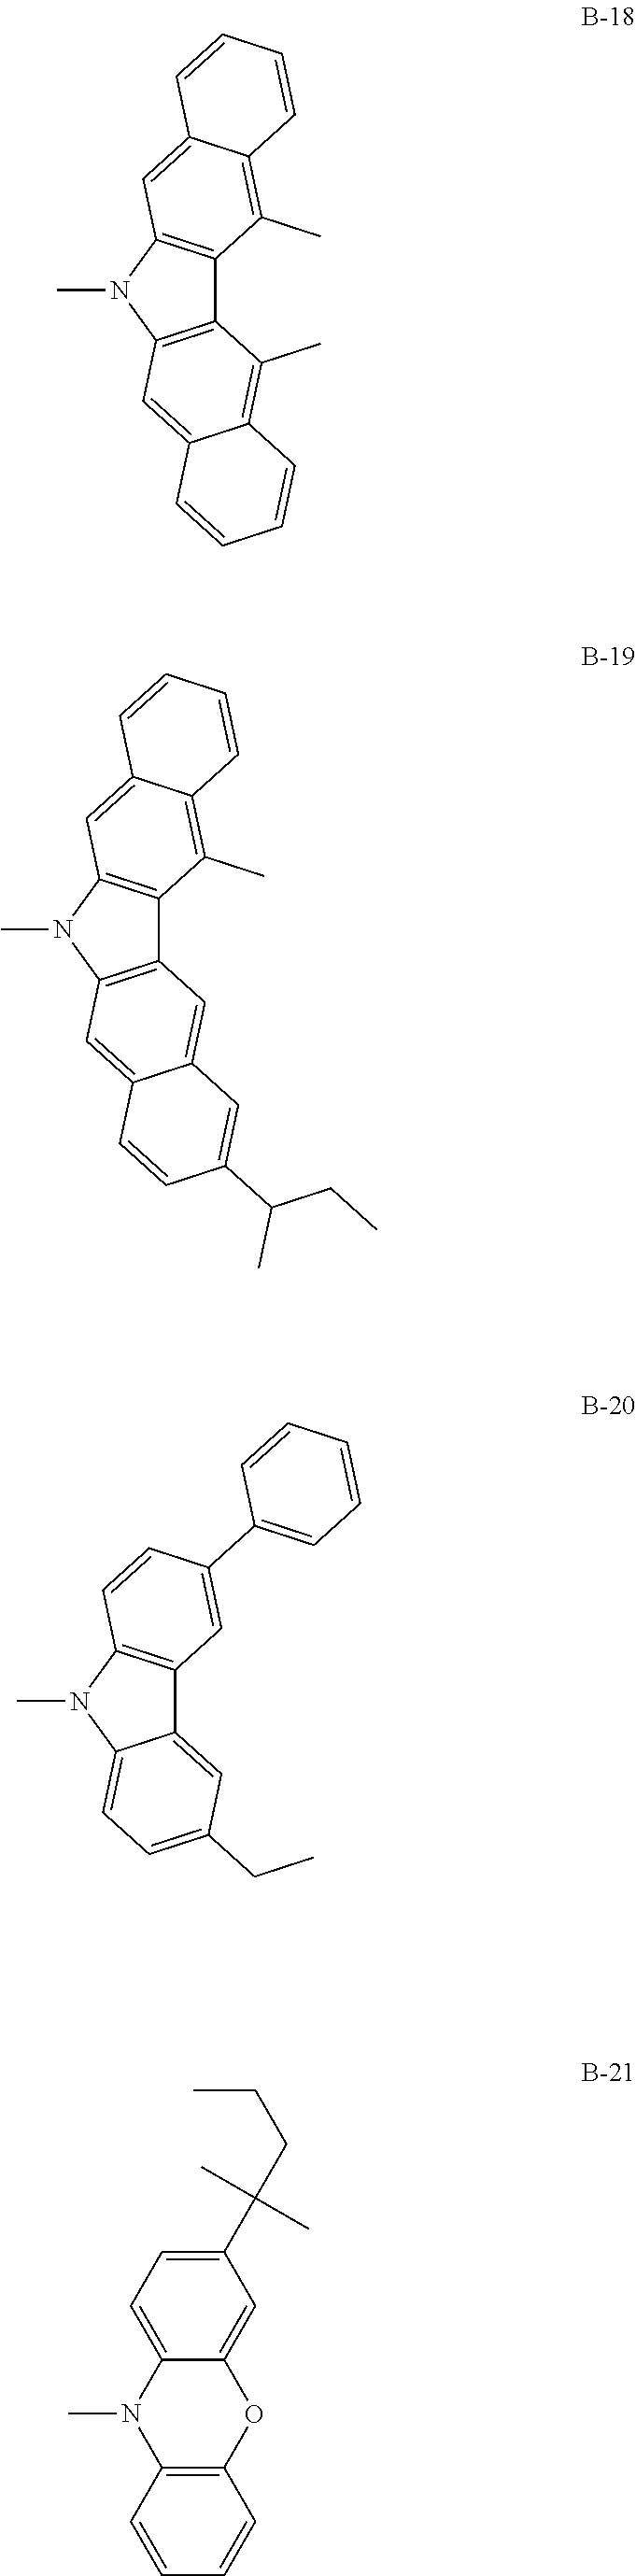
CN1C2=C(C3=C1C=C1C(=C3C)C=CC=C1)C(C)=C1C(=C2)C=CC=C1.CN1C2=C(C3=C1C=C1C(=C3C)C=CC=C1)C=C1C(=C2)C=CC(C(CC)C)=C1.CN1C2=CC=C(CC)C=C2C2=C1C=CC(C1=CC=CC=C1)=C2.C1(C(CCC)(C)C)=CC=C2C(=C1)OC1=C(N2C)C=CC=C1
